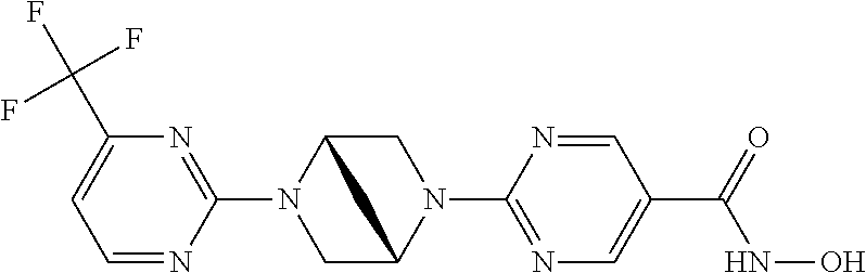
C1=NC(N2CC3N(C4=NC=C(C(NO)=O)C=N4)CC2C3)=NC(C(F)(F)F)=C1
